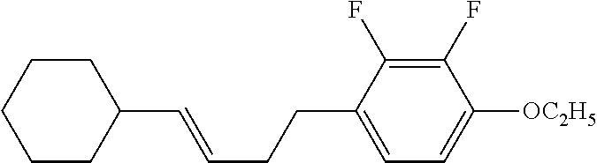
C1CCCCC1C=CCCC1=CC=C([OC2H5])C(F)=C1F
